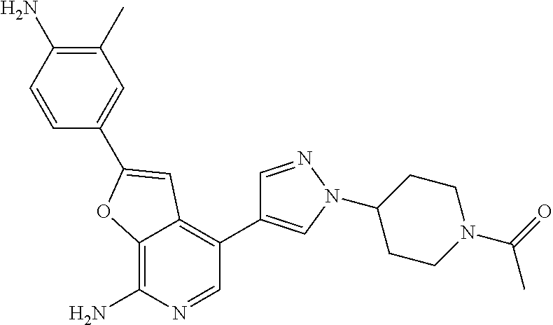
C12=C(N)N=CC(C3=CN(C4CCN(C(C)=O)CC4)N=C3)=C1C=C(C1=CC(C)=C(N)C=C1)O2
